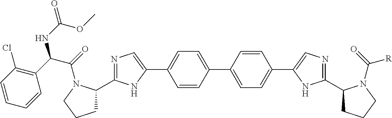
C1(C2=NC=C(C3=CC=C(C4=CC=C(C5=CN=C(C6CCCN6C(=O)[R])N5)C=C4)C=C3)N2)CCCN1C(C(C1=C(Cl)C=CC=C1)NC(=O)OC)=O
